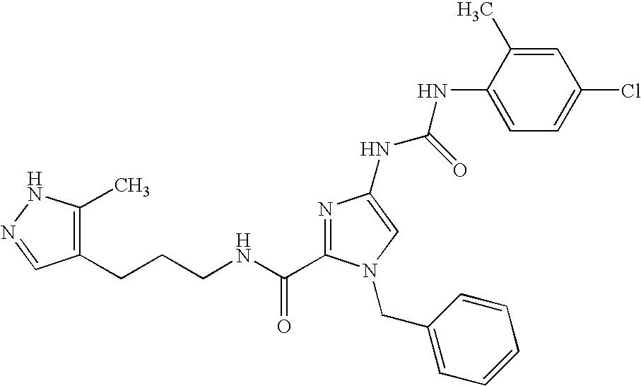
C(NC(=O)C1=NC(NC(NC2=CC=C(Cl)C=C2C)=O)=CN1CC1=CC=CC=C1)CCC1=C(C)NN=C1
